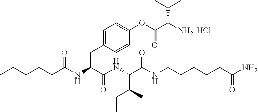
C1=C(CC(C(NC(C(CC)C)C(NCCCCCC(N)=O)=O)=O)NC(CCCCC)=O)C=CC(OC(C(N)C(C)C)=O)=C1.Cl
